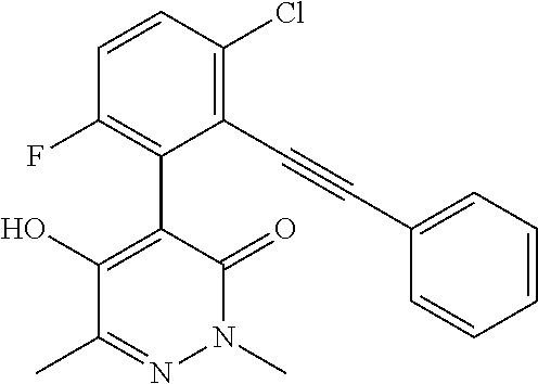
N1(C)N=C(C)C(O)=C(C2=C(F)C=CC(Cl)=C2C#CC2=CC=CC=C2)C1=O
